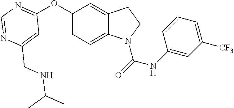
C1=C(CNC(C)C)N=CN=C1OC1=CC=C2C(=C1)CCN2C(=O)NC1=CC([CF3])=CC=C1
